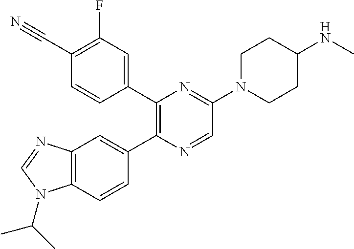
C1(C#N)=C(F)C=C(C2=C(C3=CC4=C(C=C3)N(C(C)C)C=N4)N=CC(N3CCC(NC)CC3)=N2)C=C1
